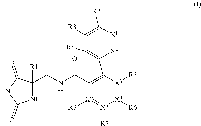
N1C(CNC(C2=C(C3=C([R4])C([R3])=C([R2])[X1]=[X2]3)[X3]([R5])=[X4]([R6])[X5]([R7])=[X6]2[R8])=O)([R1])C(=O)NC1=O
